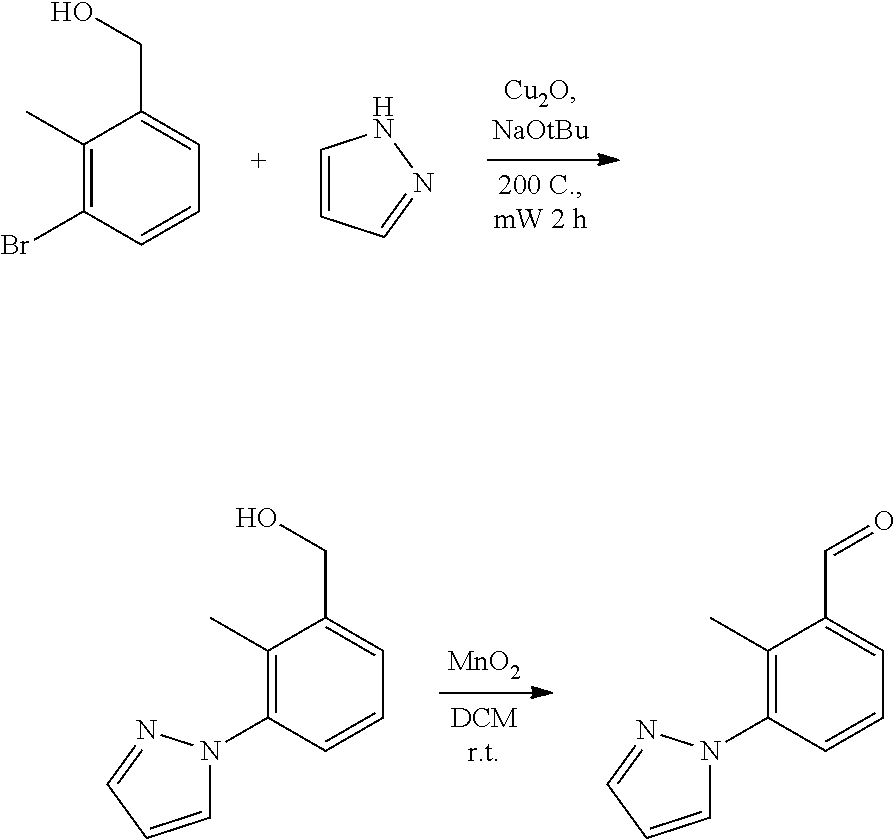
C1(C)=C(Br)C=CC=C1CO.C1=CC=NN1.[MnO2].C1(C)=C(N2C=CC=N2)C=CC=C1CO.C1(C)=C(N2C=CC=N2)C=CC=C1C=O
